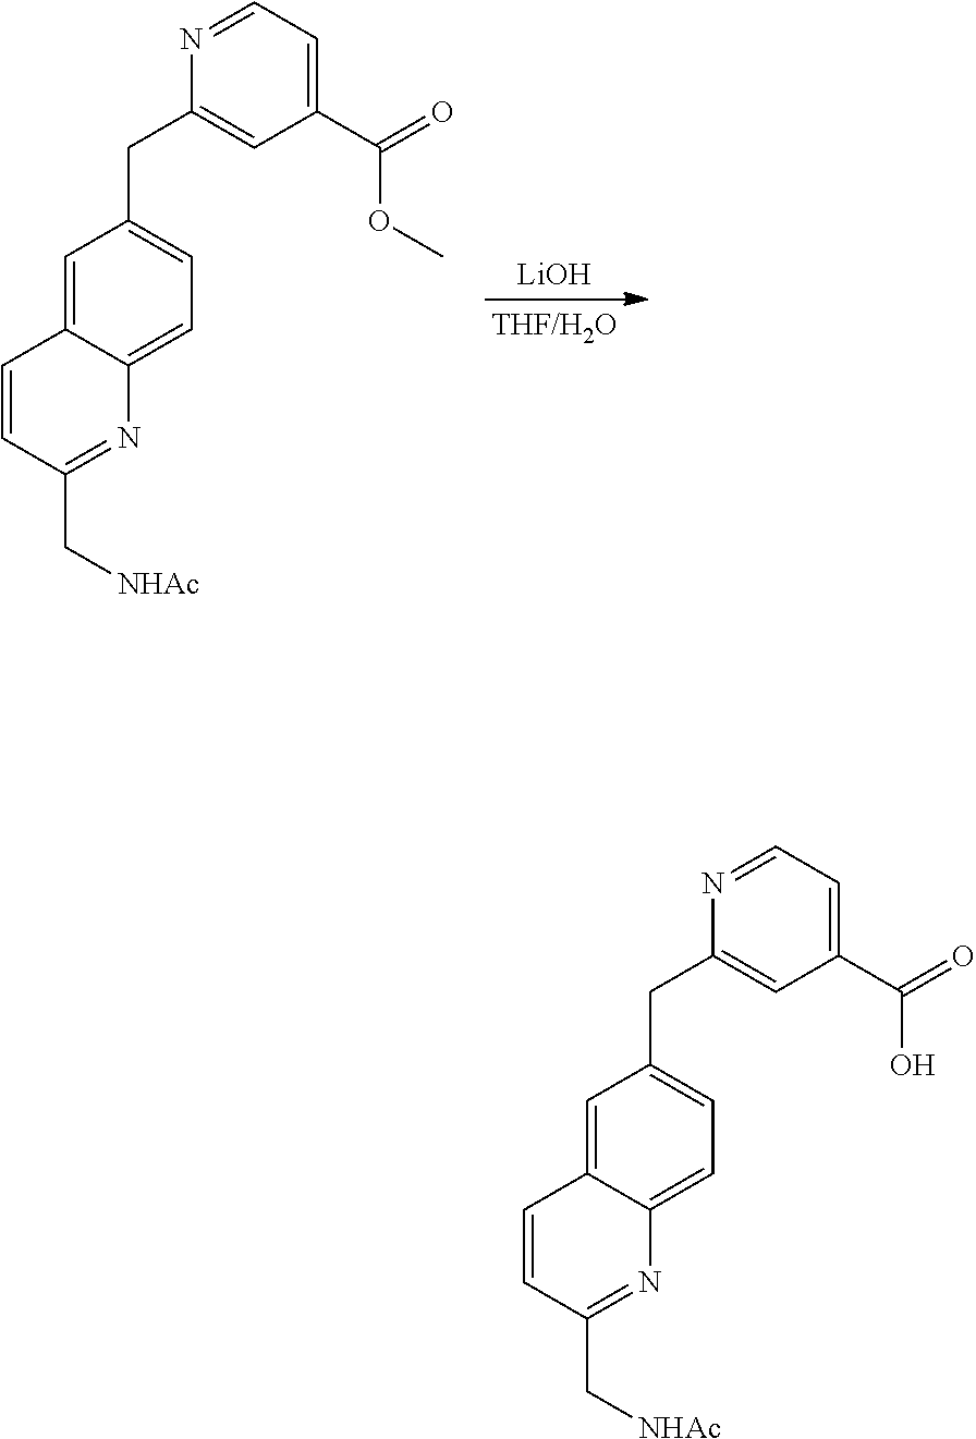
[THF/H2O].[LiOH].C1=C2C(=CC=C1CC1=CC(C(=O)OC)=CC=N1)N=C(C[NHAc])C=C2.C1=C2C(=CC=C1CC1=CC(C(=O)O)=CC=N1)N=C(C[NHAc])C=C2
